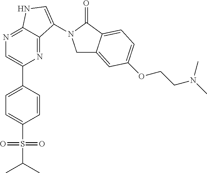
N1=C2C(=NC(C3=CC=C(S(=O)(=O)C(C)C)C=C3)=C1)C(N1CC3=CC(OCCN(C)C)=CC=C3C1=O)=CN2
